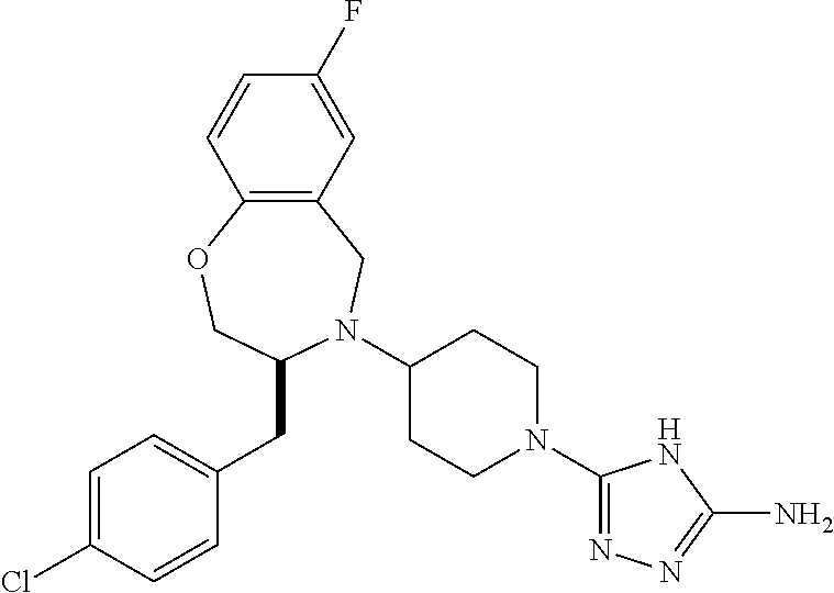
C1(N2C(CC3=CC=C(Cl)C=C3)COC3=C(C2)C=C(F)C=C3)CCN(C2=NN=C(N)N2)CC1
